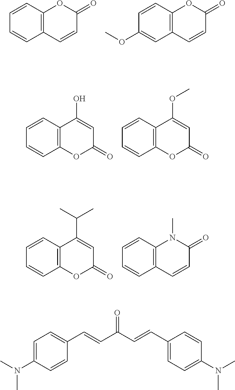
C12=C(C=CC(=O)O1)C=CC=C2.C12=C(C=CC(=O)O1)C=C(OC)C=C2.C1=CC2=C(C=C1)OC(=O)C=C2O.C1=CC2=C(C=C1)OC(=O)C=C2OC.C1=CC2=C(C=C1)OC(=O)C=C2C(C)C.C1=CC2=C(C=C1)C=CC(=O)N2C.C1=C(N(C)C)C=CC(C=CC(C=CC2=CC=C(N(C)C)C=C2)=O)=C1
